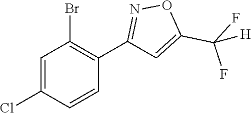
C1=C(Cl)C=CC(C2=NOC(C(F)(F)[H])=C2)=C1Br
